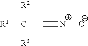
[R1]C([R2])([R3])C#[N+][O-]
